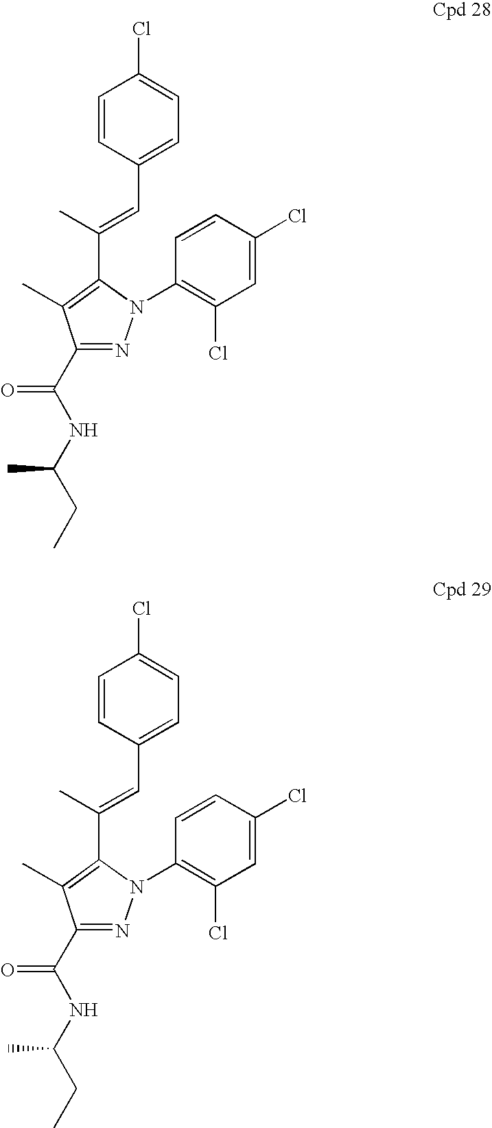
C1=CC(C=C(C2=C(C)C(C(NC(CC)C)=O)=NN2C2=C(Cl)C=C(Cl)C=C2)C)=CC=C1Cl.C1=CC(C=C(C2=C(C)C(C(NC(CC)C)=O)=NN2C2=C(Cl)C=C(Cl)C=C2)C)=CC=C1Cl
